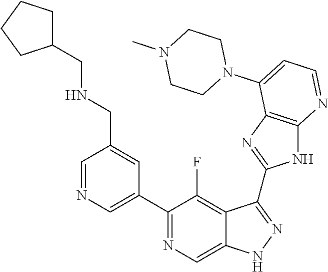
C1=NC=C(C2=NC=C3C(=C2F)C(C2=NC4=C(N2)N=CC=C4N2CCN(C)CC2)=NN3)C=C1CNCC1CCCC1
